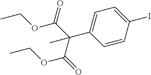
C1=CC(I)=CC=C1C(C(OCC)=O)(C(OCC)=O)C
